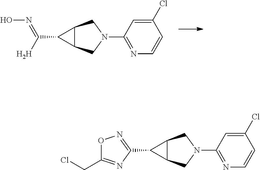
C1(C([H])=NO)C2C1CN(C1=NC=CC(Cl)=C1)C2.C1(C2=NOC(CCl)=N2)C2C1CN(C1=NC=CC(Cl)=C1)C2
